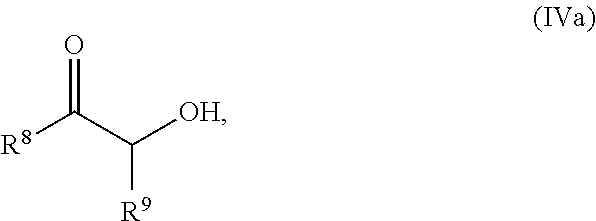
[R8]C(C([R9])[OH])=O
